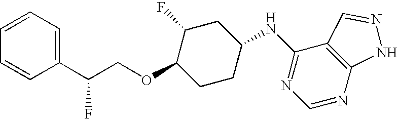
C1=CC=C(C(COC2CCC(NC3=NC=NC4=C3C=NN4)CC2F)F)C=C1
